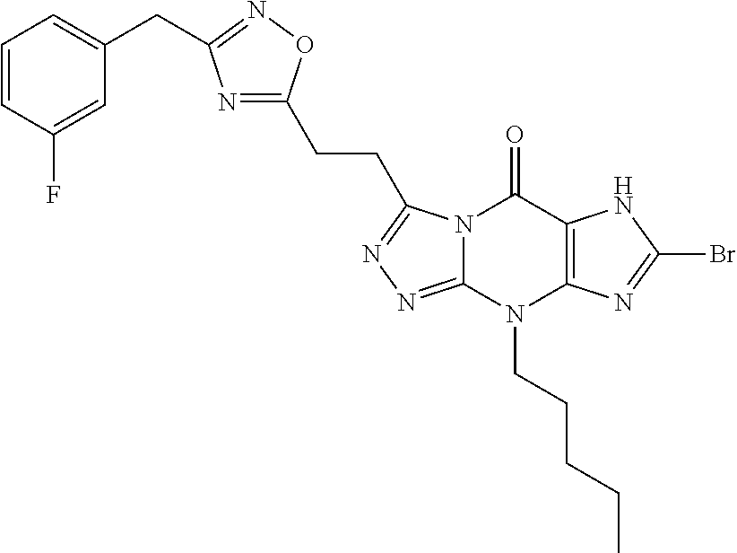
C1=CC(F)=CC(CC2=NOC(CCC3=NN=C4N3C(=O)C3=C(N4CCCCC)N=C(Br)N3)=N2)=C1
